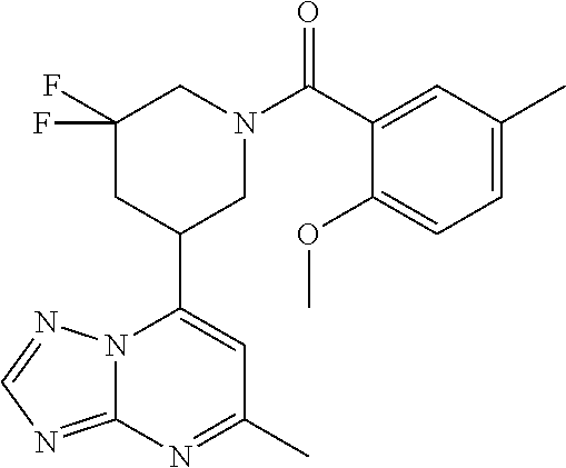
N12C(=NC=N1)N=C(C)C=C2C1CN(C(=O)C2=CC(C)=CC=C2OC)CC(F)(F)C1
